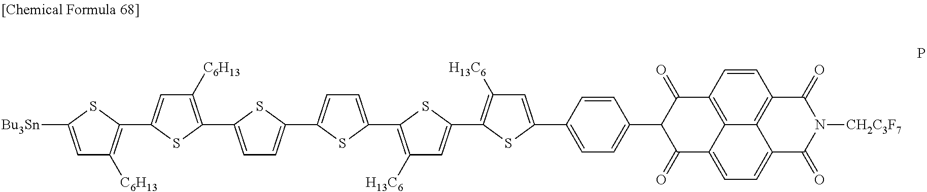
C1=C([Bu3Sn])SC(C2=CC([C6H13])=C(C3=CC=C(C4=CC=C(C5=C([H13C6])C=C(C6=C([H13C6])C=C(C7=CC=C(C8C(=O)C9=CC=C%10C%11=C(C=CC(=C9%11)C8=O)C(=O)N([CH2C3F7])C%10=O)C=C7)S6)S5)S4)S3)S2)=C1[C6H13]
